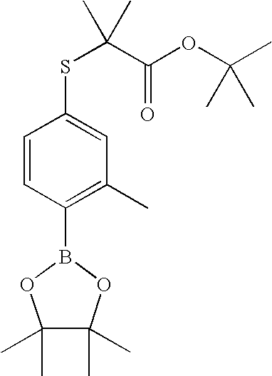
S(C(C(OC(C)(C)C)=O)(C)C)C1=CC(C)=C(B2OC(C)(C)C(C)(C)O2)C=C1
